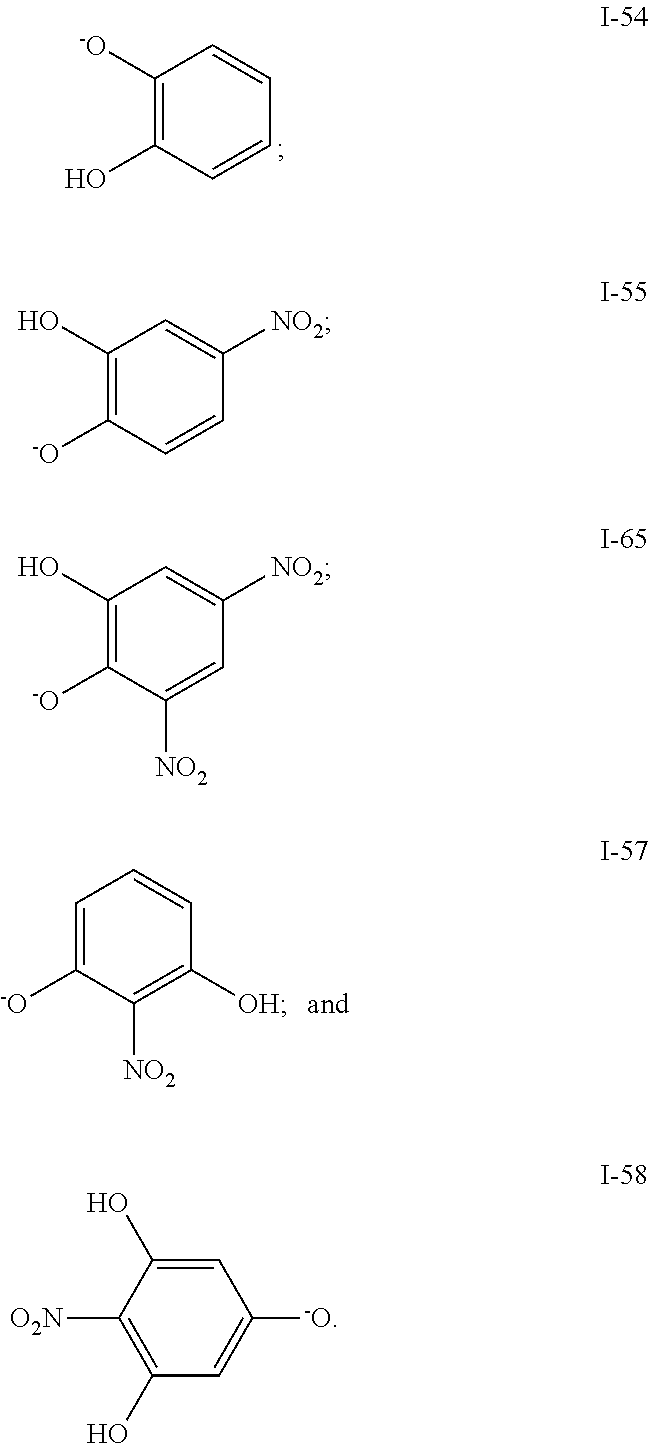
C1([-O])=C(O)C=CC=C1.C1=C([-O])C([NO2])=C([OH])C=C1.C1(O)=C([-O])C=CC([NO2])=C1.C1(O)=C([-O])C([NO2])=CC([NO2])=C1.C1=C(O)C([O2N])=C(O)C=C1[-O]
